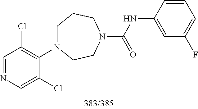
C1=NC=C(Cl)C(N2CCCN(C(NC3=CC(F)=CC=C3)=O)CC2)=C1Cl
